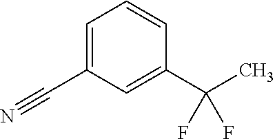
C1=C(C#N)C=C(C(C)(F)F)C=C1
